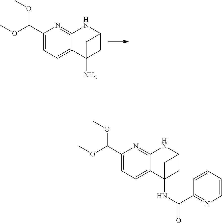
C1(C(OC)OC)=CC=C2C(=N1)NC1CC2(N)C1.C1(C(OC)OC)=CC=C2C(=N1)NC1CC2(NC(C2=NC=CC=C2)=O)C1
